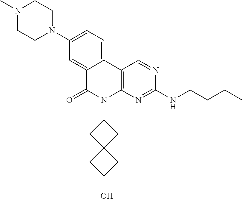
N1(C2=CC=C3C(=C2)C(=O)N(C2CC4(C2)CC(O)C4)C2=C3C=NC(NCCCC)=N2)CCN(C)CC1
